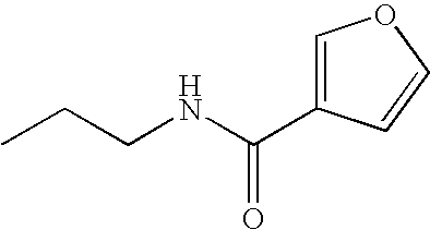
CCCNC(C1=COC=C1)=O
